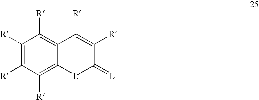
C1([R])=C([R])C([R])=C2C(=C1[R])C([R])=C([R])C(=[L])[L]2
